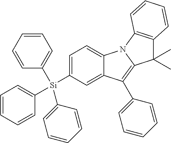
[Si](C1=CC=C2C(=C1)C(C1=CC=CC=C1)=C1N2C2=C(C1(C)C)C=CC=C2)(C1=CC=CC=C1)(C1=CC=CC=C1)C1=CC=CC=C1
